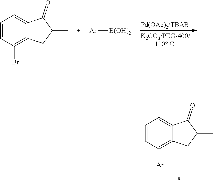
C1=CC(Br)=C2C(=C1)C(=O)C(C)C2.[Ar][B(OH)2].C1=CC([Ar])=C2C(=C1)C(=O)C(C)C2
